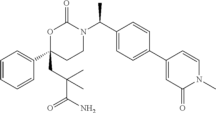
C1=CC=CC(C2(CC(C(N)=O)(C)C)CCN(C(C3=CC=C(C4=CC(=O)N(C)C=C4)C=C3)C)C(=O)O2)=C1
